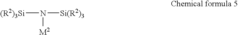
[(R2)3Si]N([Si(R2)3])[M2]
